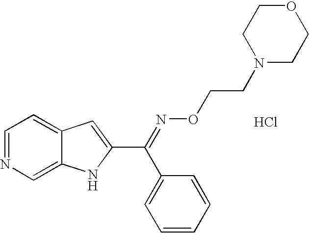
C1=NC=C2C(=C1)C=C(C(=NOCCN1CCOCC1)C1=CC=CC=C1)N2.Cl
